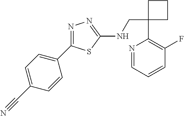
C1(C2=C(F)C=CC=N2)(CNC2=NN=C(C3=CC=C(C#N)C=C3)S2)CCC1
